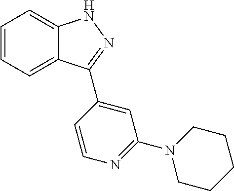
C1=CC=C2C(=C1)NN=C2C1=CC(N2CCCCC2)=NC=C1
